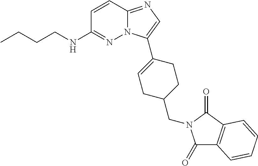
C1=CC2=NC=C(C3=CCC(CN4C(=O)C5=C(C4=O)C=CC=C5)CC3)N2N=C1NCCCC
